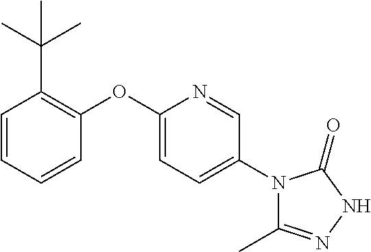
C1=CC=CC(OC2=CC=C(N3C(C)=NNC3=O)C=N2)=C1C(C)(C)C
